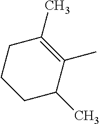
C1C(C)C(C)=C(C)CC1
